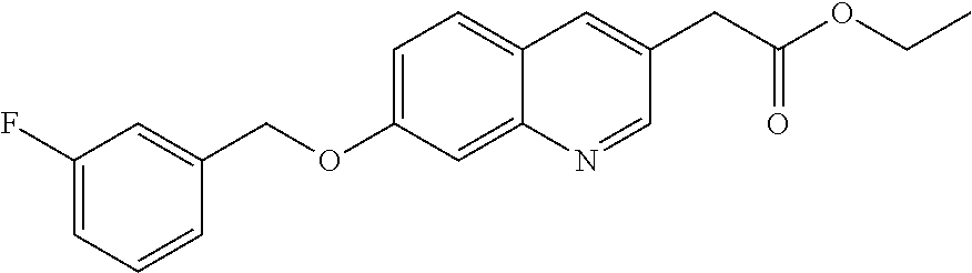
C1=C(F)C=C(COC2=CC=C3C(=C2)N=CC(CC(OCC)=O)=C3)C=C1
